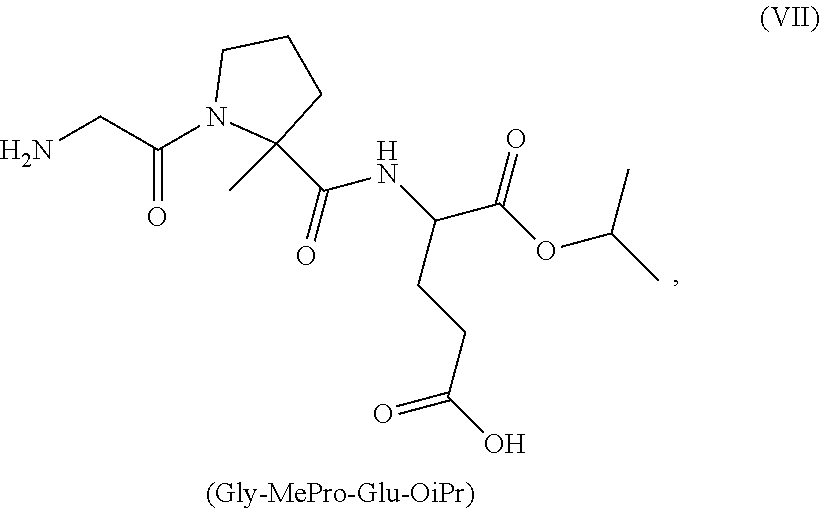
NCC(N1C(C(=O)NC(C(OC(C)C)=O)CCC(O)=O)(C)CCC1)=O.[(Gly-MePro-Glu-OiPr)]
